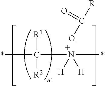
*C([R1])([R2])N([H])([H])*.OC(=O)[R]
